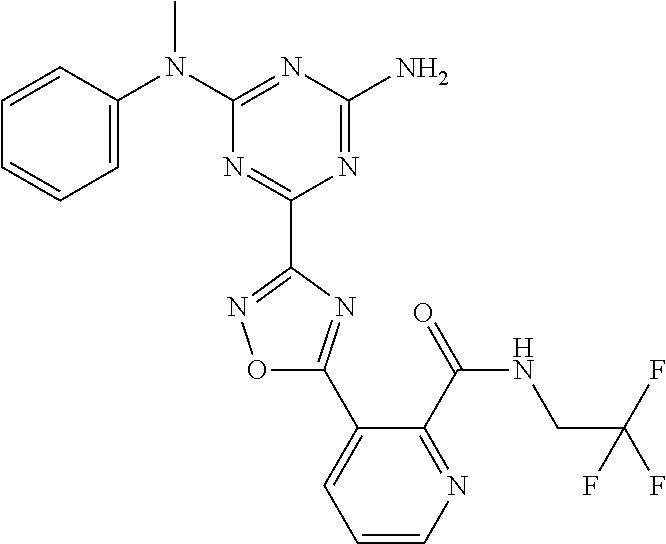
C1=CC(N(C2=NC(N)=NC(C3=NOC(C4=CC=CN=C4C(NCC(F)(F)F)=O)=N3)=N2)C)=CC=C1
